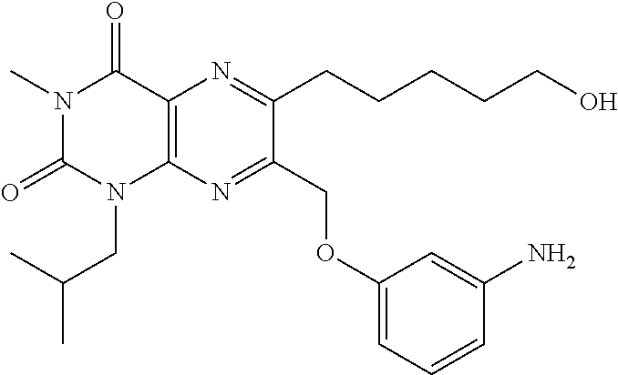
N1(C)C(=O)N(CC(C)C)C2=C(C1=O)N=C(CCCCCO)C(COC1=CC=CC(N)=C1)=N2
